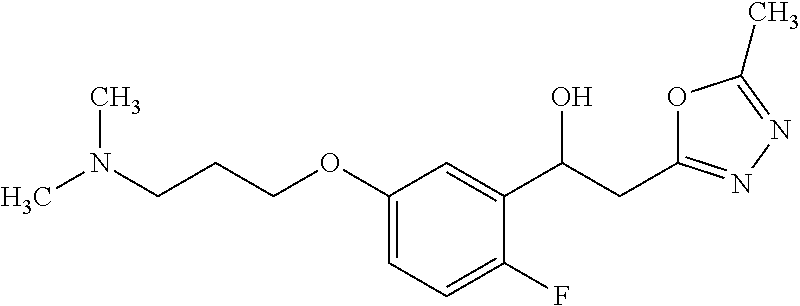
C(CCOC1=CC=C(F)C(C(CC2=NN=C(C)O2)O)=C1)N(C)C
